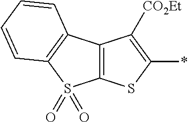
C12=C(SC(*)=C1[CO2Et])S(=O)(=O)C1=C2C=CC=C1
